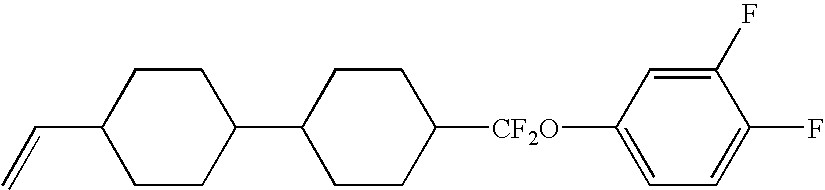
C1CC(C2CCC([CF2O]C3=CC=C(F)C(F)=C3)CC2)CCC1C=C
